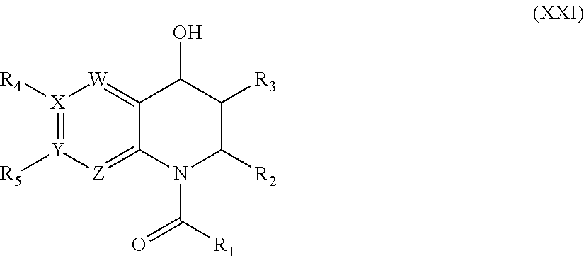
[X]1([R4])=[Y]([R5])[Z]=C2C(=[W]1)C(O)C([R3])C([R2])N2C(=O)[R1]
